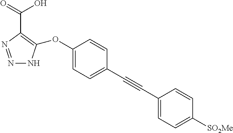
N1=NC(C(O)=O)=C(OC2=CC=C(C#CC3=CC=C([SO2Me])C=C3)C=C2)N1
